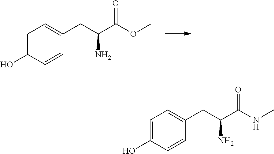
C1=C(O)C=CC(CC(C(OC)=O)N)=C1.C1=C(O)C=CC(CC(C(NC)=O)N)=C1
